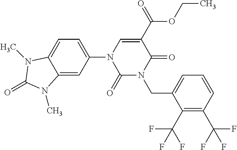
C1(=O)N(CC2=CC=CC(C(F)(F)F)=C2C(F)(F)F)C(=O)C(C(OCC)=O)=CN1C1=CC=C2C(=C1)N(C)C(=O)N2C
